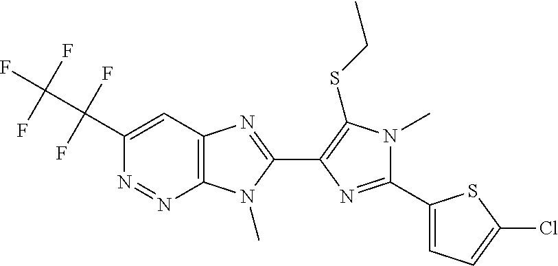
C1(C2=NC(C3=NC4=C(N=NC(C(F)(F)C(F)(F)F)=C4)N3C)=C(SCC)N2C)=CC=C(Cl)S1
